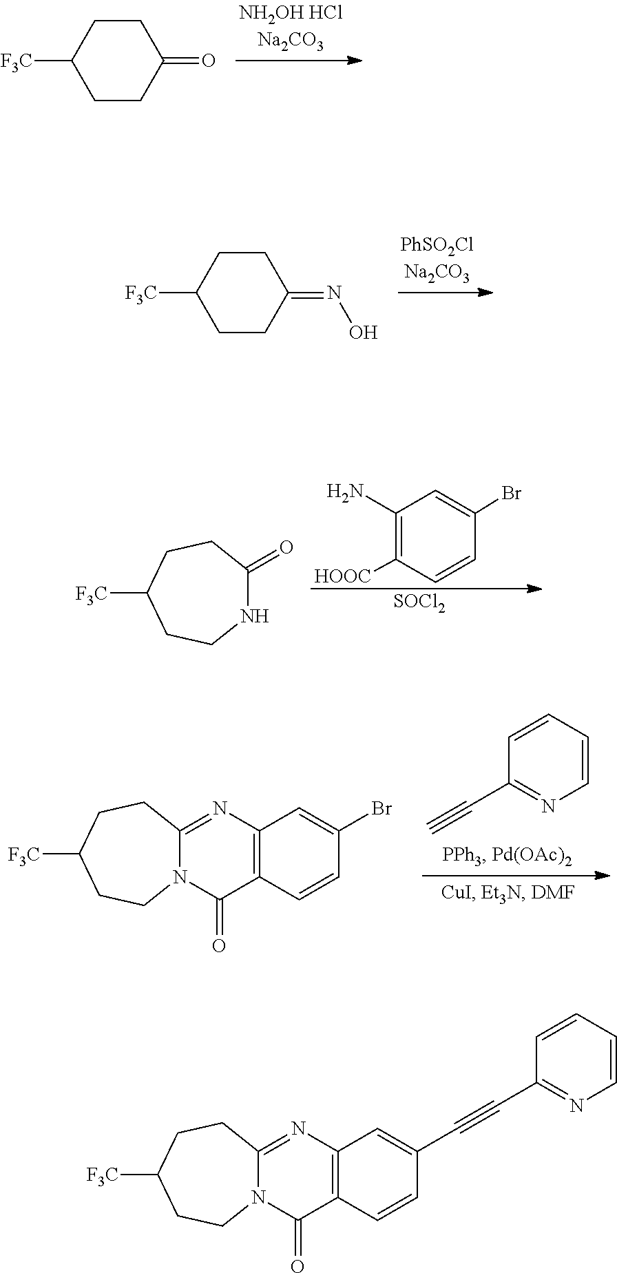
C1CC(=O)CCC1[F3C].C1CC(=NO)CCC1[F3C].C1(N)=C([HOOC])C=CC(Br)=C1.[SOCl2].N1C(=O)CCC([F3C])CC1.C1=CC=CC(C#C)=N1.N12C(=NC3=C(C1=O)C=CC(Br)=C3)CCC([F3C])CC2.N12C(=NC3=C(C1=O)C=CC(C#CC1=NC=CC=C1)=C3)CCC([F3C])CC2
